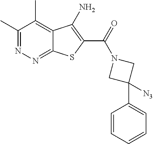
C1(C)=NN=C2C(=C1C)C(N)=C(C(=O)N1CC([N3])(C3=CC=CC=C3)C1)S2
